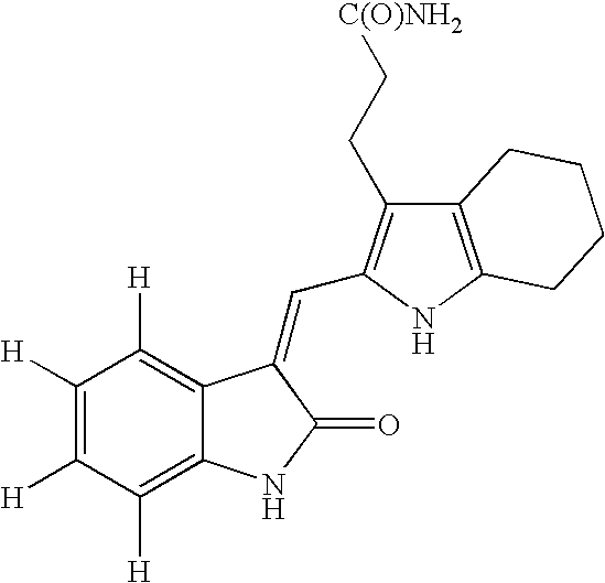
C1([H])=C([H])C([H])=C2C(=C1[H])C(=CC1=C(CC[C(O)NH2])C3=C(N1)CCCC3)C(=O)N2
